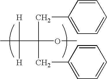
CC(C(OC)(CC1=CC=CC=C1)CC1=CC=CC=C1)([H])[H]
